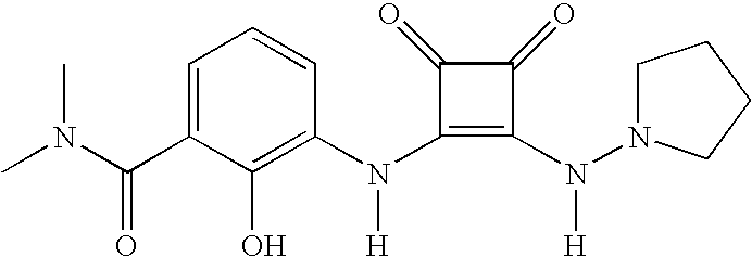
C(C1=CC=CC(N(C2=C(N([H])N3CCCC3)C(=O)C2=O)[H])=C1O)(=O)N(C)C
